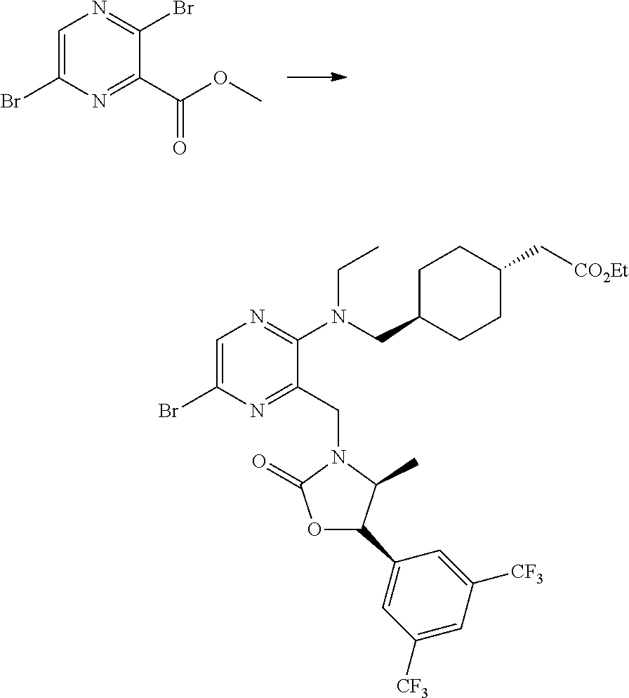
C1=C(Br)N=C(C(OC)=O)C(Br)=N1.C1=C(Br)N=C(CN2C(=O)OC(C3=CC([CF3])=CC([CF3])=C3)C2C)C(N(CC2CCC(C[CO2Et])CC2)CC)=N1
